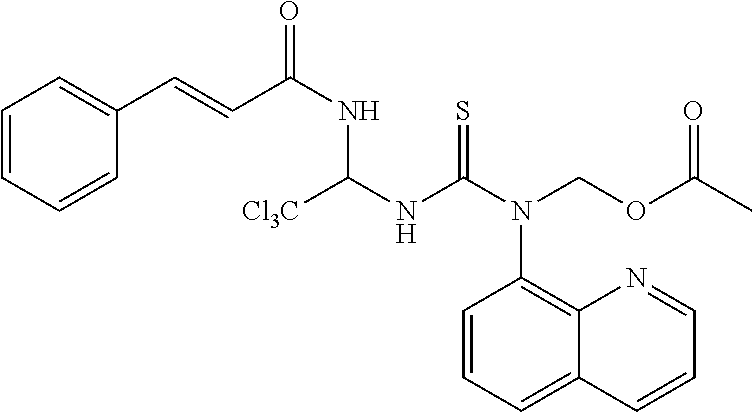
C12=CC=CC(N(C(NC(NC(C=CC3=CC=CC=C3)=O)[Cl3C])=S)COC(C)=O)=C1N=CC=C2
